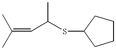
C(=CC(C)SC1CCCC1)(C)C
